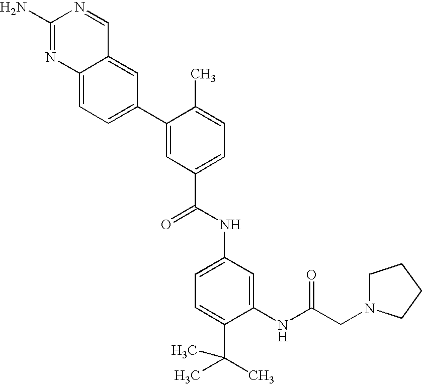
C1(N)=NC2=CC=C(C3=CC(C(NC4=CC=C(C(C)(C)C)C(NC(CN5CCCC5)=O)=C4)=O)=CC=C3C)C=C2C=N1
